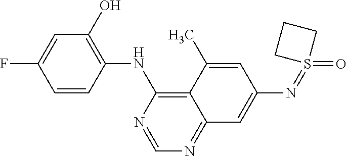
C1=CC(NC2=C3C(=NC=N2)C=C(N=S2(=O)CCC2)C=C3C)=C(O)C=C1F
